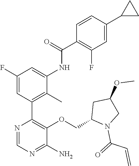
N1=CN=C(N)C(OCC2N(C(=O)C=C)CC(OC)C2)=C1C1=C(C)C(NC(C2=C(F)C=C(C3CC3)C=C2)=O)=CC(F)=C1
